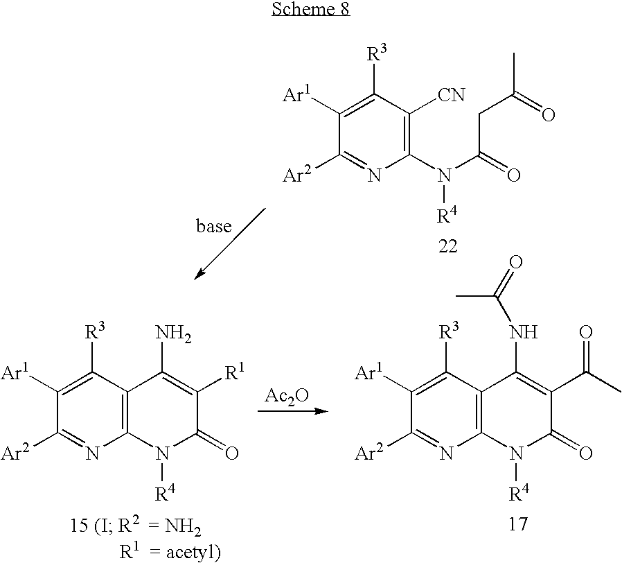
C12=C(C([R3])=C([Ar1])C([Ar2])=N1)C(N)=C([R1])C(=O)N2[R4].C1(N(C(CC(C)=O)=O)[R4])=C([CN])C([R3])=C([Ar1])C([Ar2])=N1.[Ac2O].C12=C(C([R3])=C([Ar1])C([Ar2])=N1)C(NC(=O)C)=C(C(=O)C)C(=O)N2[R4]
